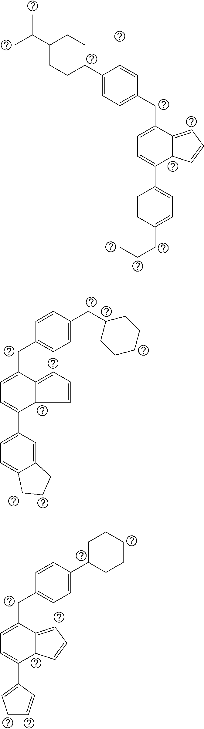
C1C(C2=CC=C(CC3=CC=C(C4=CC=C(CCC)C=C4)C4C3=CC=C4)C=C2)CCC(C(C)C)C1.C1C(C2=CC=C(CC3=CC=C(C4=CCC=C4)C4C3=CC=C4)C=C2)CCCC1.C1=C(CC2CCCCC2)C=CC(CC2=CC=C(C3=CC=C4C(=C3)CCC4)C3C2=CC=C3)=C1
